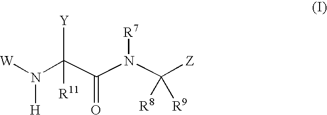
[Y]C(C(N(C([Z])([R8])[R9])[R7])=O)(N([W])[H])[R11]
